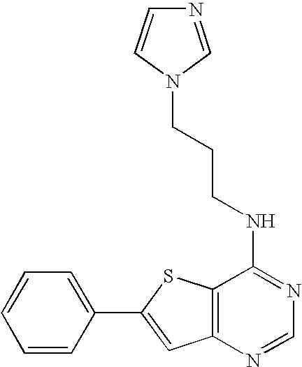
C1=C(C2=CC3=C(S2)C(NCCCN2C=NC=C2)=NC=N3)C=CC=C1
